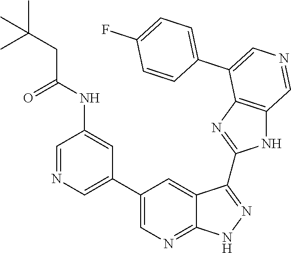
C1=NC=C(C2=CN=C3C(=C2)C(C2=NC4=C(N2)C=NC=C4C2=CC=C(F)C=C2)=NN3)C=C1NC(CC(C)(C)C)=O
